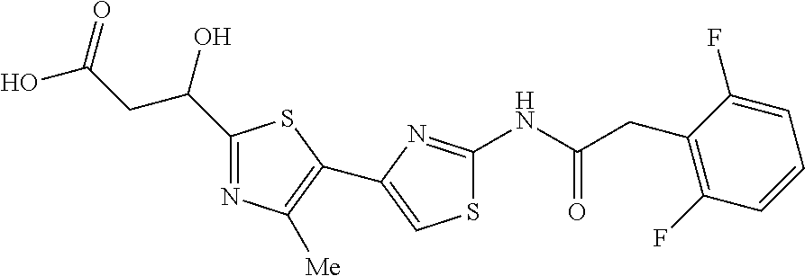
S1C(NC(CC2=C(F)C=CC=C2F)=O)=NC(C2=C([Me])N=C(C(O)CC(O)=O)S2)=C1
